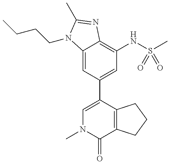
C1=C2C(=C(NS(C)(=O)=O)C=C1C1=CN(C)C(=O)C3=C1CCC3)N=C(C)N2CCCC
